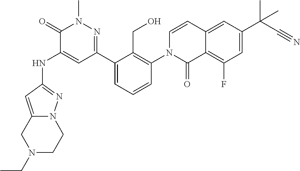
N(C1=CC(C2=CC=CC(N3C(=O)C4=C(F)C=C(C(C#N)(C)C)C=C4C=C3)=C2CO)=NN(C)C1=O)C1=NN2C(=C1)CN(CC)CC2
